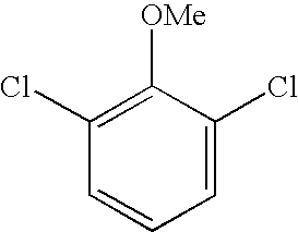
C1(Cl)=C([OMe])C(Cl)=CC=C1
